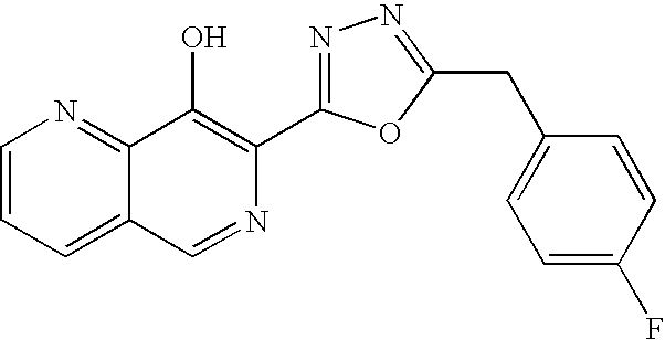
C1=CC=C2C(=N1)C(O)=C(C1=NN=C(CC3=CC=C(F)C=C3)O1)N=C2
